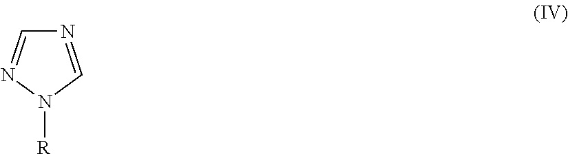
N1=CN([R])N=C1
